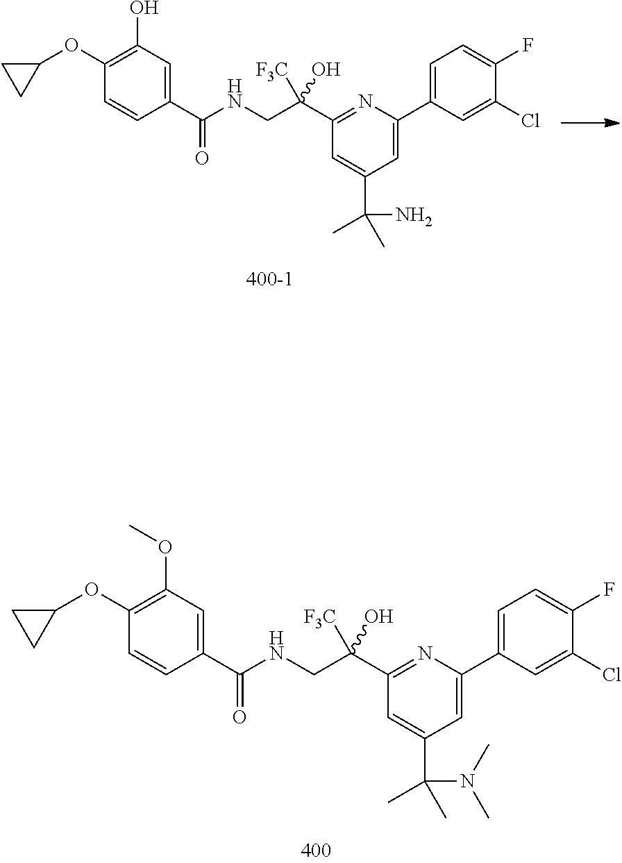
C1(OC2=C(O)C=C(C(NCC(C3=NC(C4=CC=C(F)C(Cl)=C4)=CC(C(N)(C)C)=C3)(O)[F3C])=O)C=C2)CC1.C1(OC2=C(OC)C=C(C(NCC(C3=NC(C4=CC=C(F)C(Cl)=C4)=CC(C(N(C)C)(C)C)=C3)(O)[F3C])=O)C=C2)CC1
